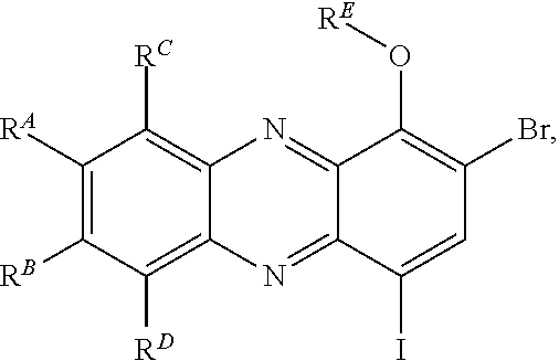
C1([RA])=C([RB])C([RD])=C2C(=C1[RC])N=C1C(=N2)C(I)=CC(Br)=C1O[RE]
